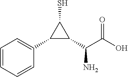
C1=CC=CC(C2C(C(N)C(O)=O)C2S)=C1
